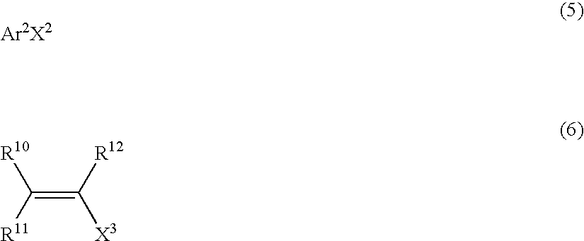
C(=C([R12])[X3])([R11])[R10]
